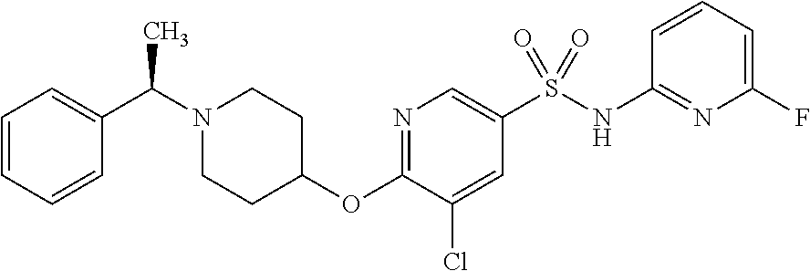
C1=CC=CC(C(N2CCC(OC3=NC=C(S(NC4=NC(F)=CC=C4)(=O)=O)C=C3Cl)CC2)C)=C1
